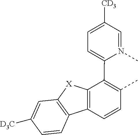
C1=N(C)C(C2=C(C)C=CC3=C2[X]C2=C3C=CC([D3C])=C2)=CC=C1[CD3]
